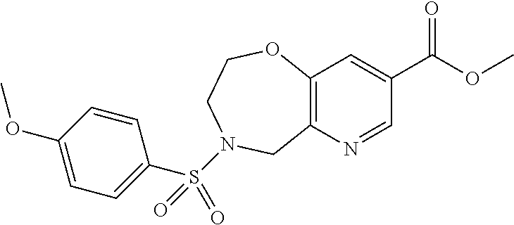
C12=C(N=CC(C(OC)=O)=C1)CN(S(=O)(C1=CC=C(OC)C=C1)=O)CCO2
